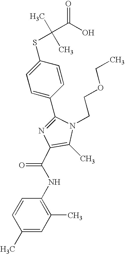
C1(C2=CC=C(SC(C)(C)C(O)=O)C=C2)=NC(C(NC2=C(C)C=C(C)C=C2)=O)=C(C)N1CCOCC
